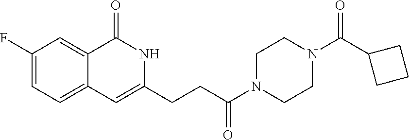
C1CN(C(CCC2=CC3=CC=C(F)C=C3C(=O)N2)=O)CCN1C(C1CCC1)=O
